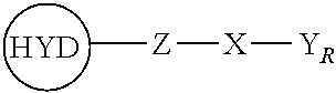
[HYD].C[Z][X][YR]
